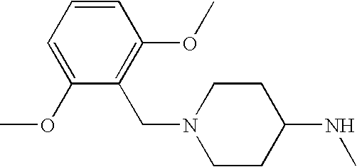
C1=CC=C(OC)C(CN2CCC(NC)CC2)=C1OC
